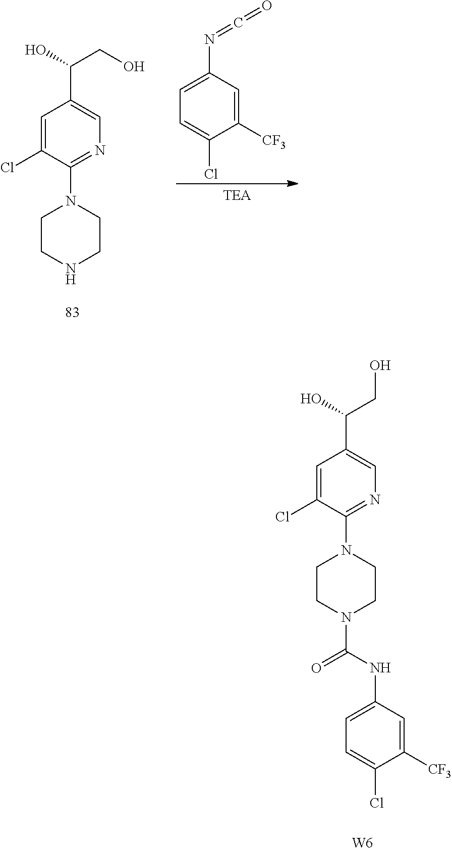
C1=C(Cl)C(N2CCN(C(NC3=CC=C(Cl)C([CF3])=C3)=O)CC2)=NC=C1C(CO)O.[W6].C1=C(Cl)C(N2CCNCC2)=NC=C1C(CO)O.C1([CF3])=CC(N=C=O)=CC=C1Cl
